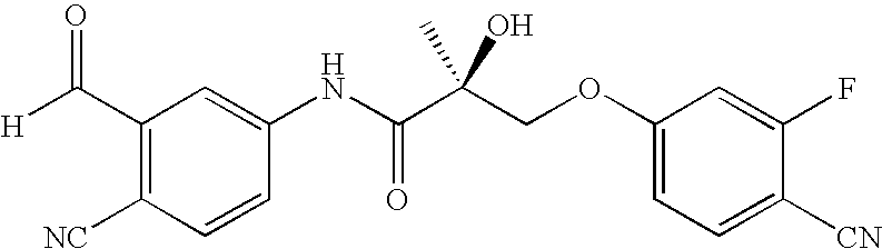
C1(C([H])=O)=C([NC])C=CC(NC(C(COC2=CC=C([CN])C(F)=C2)(C)O)=O)=C1
